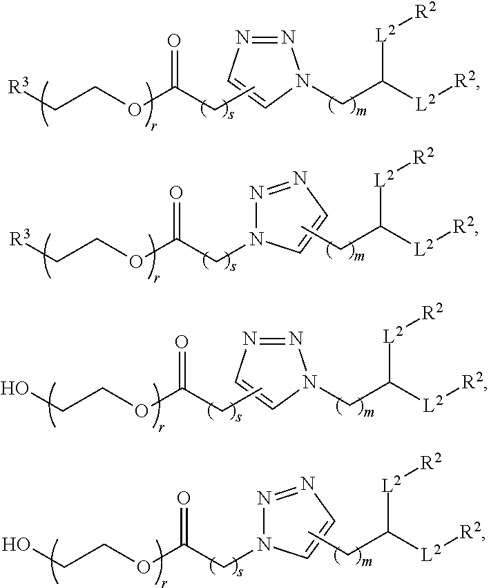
[R3]CCOC(CN1N=NC=C1)=O.C([L2][R2])([L2][R2])CC.OCCOC(CN1N=NC=C1)=O.C([L2][R2])([L2][R2])CC.[R3]CCOC(CC)=O.N1=NC=CN1CC([L2][R2])[L2][R2].OCCOC(CC)=O.N1=NC=CN1CC([L2][R2])[L2][R2]
